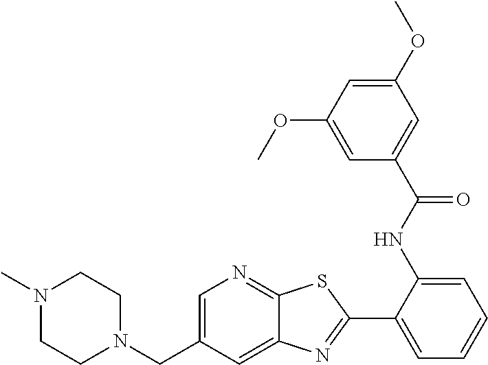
C1(C2=NC3=CC(CN4CCN(C)CC4)=CN=C3S2)=CC=CC=C1NC(C1=CC(OC)=CC(OC)=C1)=O
